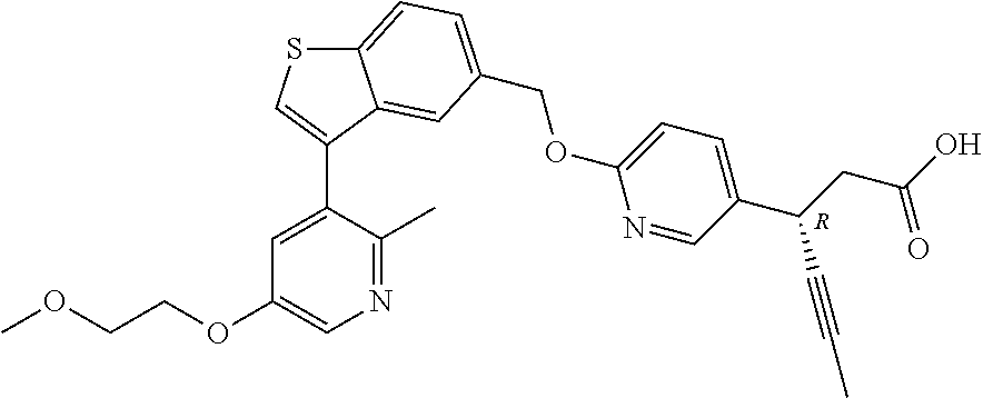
C12=CC=C(COC3=CC=C(C(C#CC)CC(=O)O)C=N3)C=C1C(C1=CC(OCCOC)=CN=C1C)=CS2.[R]
